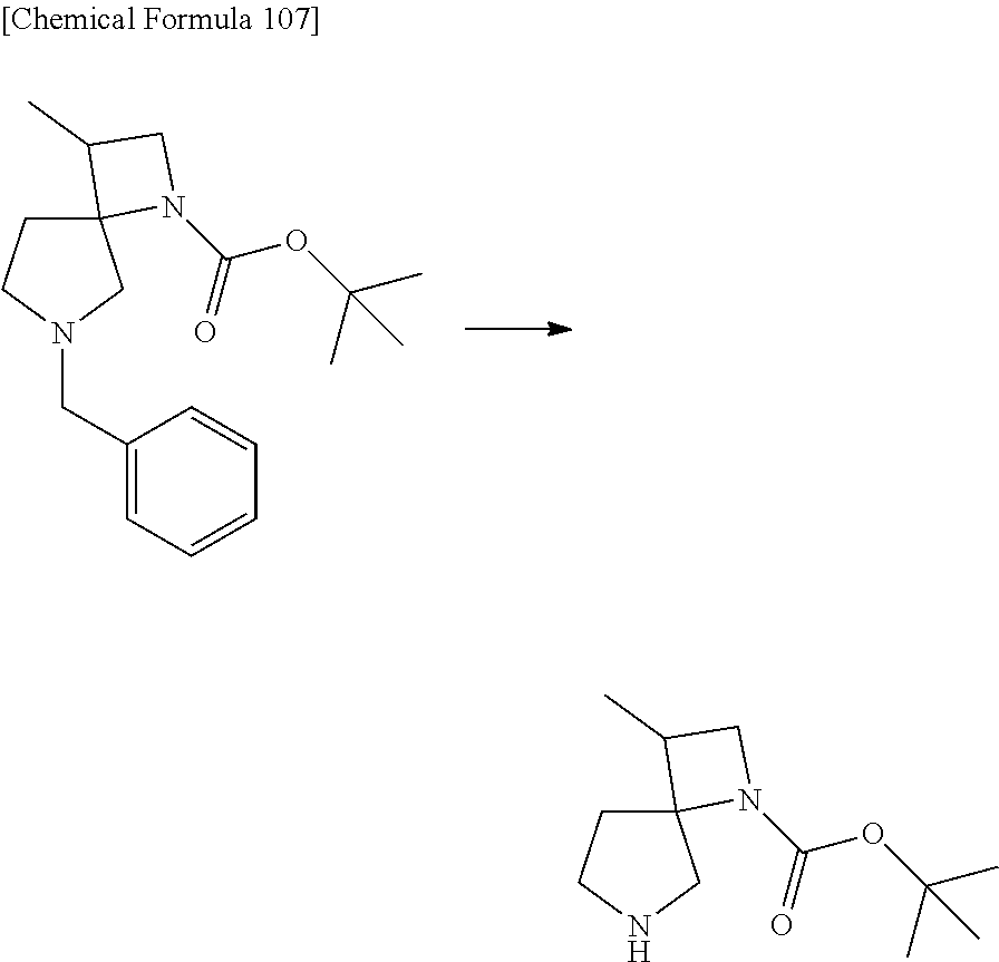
C1(CN2CC3(CC2)N(C(OC(C)(C)C)=O)CC3C)=CC=CC=C1.N1CC2(CC1)N(C(OC(C)(C)C)=O)CC2C
